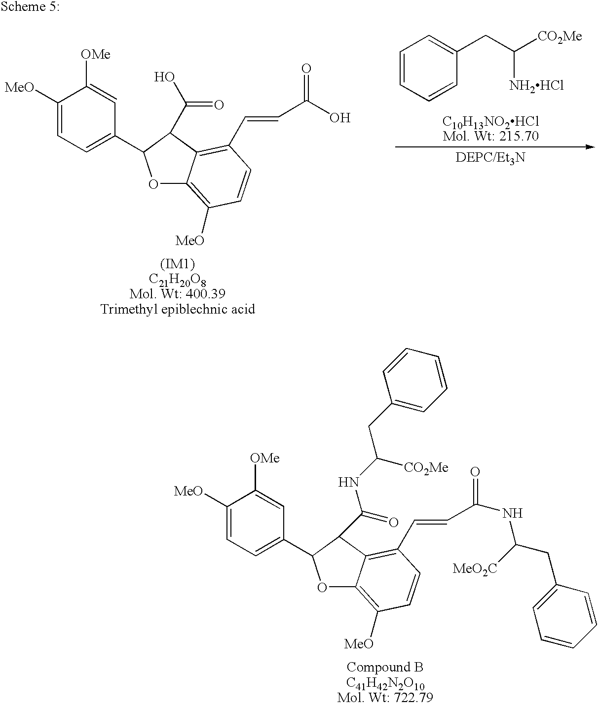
C1=CC=CC(CC([CO2Me])[NH2HCl])=C1.C1([MeO])=CC=C(C2OC3=C([MeO])C=CC(C=CC(=O)O)=C3C2C(O)=O)C=C1[OMe].C1([MeO])=CC=C(C2OC3=C([MeO])C=CC(C=CC(=O)NC(CC4=CC=CC=C4)[MeO2C])=C3C2C(=O)NC(CC2=CC=CC=C2)[CO2Me])C=C1[OMe]
